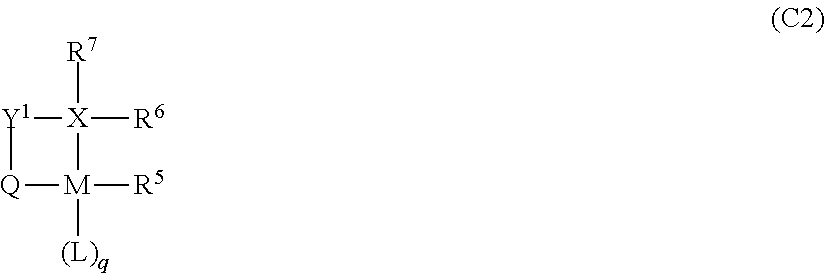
[R7][X]1([R6])[M]([(L)q])([R5])[Q][Y1]1
